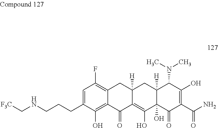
C1=C(CCCNC[F3C])C(O)=C2C(=C1F)CC1([H])C(=C(O)C3(O)C([H])(C1)C(N(C)C)C(O)=C(C(=O)N)C3=O)C2=O
